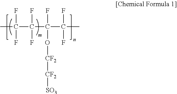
CC(C(C(C(C)(F)F)(F)O[CF2][CF2][SO3])(F)F)(F)F
